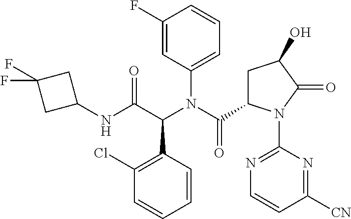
C1(Cl)=C(C(C(NC2CC(F)(F)C2)=O)N(C(C2CC(O)C(=O)N2C2=NC=CC([CN])=N2)=O)C2=CC=CC(F)=C2)C=CC=C1
